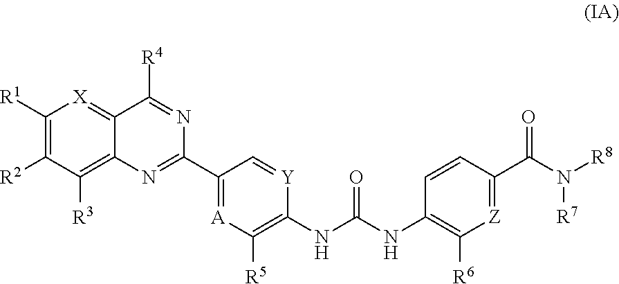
C1([R1])=C([R2])C([R3])=C2C(=[X]1)C([R4])=NC(C1=[A]C([R5])=C(NC(NC3=C([R6])[Z]=C(C(=O)N([R7])[R8])C=C3)=O)[Y]=C1)=N2
